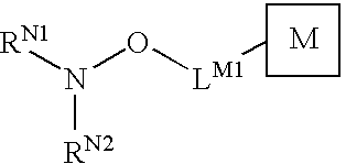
[RN1]N(O[LM1]C)[RN2]
